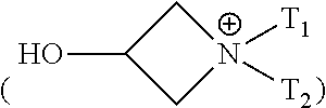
C1C(O)C[N+]1([T1])[T2]
